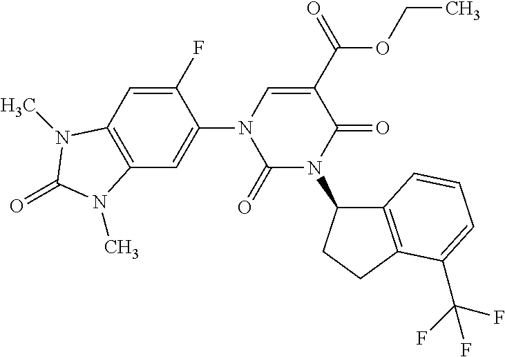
C1(F)=CC2=C(C=C1N1C(=O)N(C3C4=C(CC3)C(C(F)(F)F)=CC=C4)C(=O)C(C(=O)OCC)=C1)N(C)C(=O)N2C
